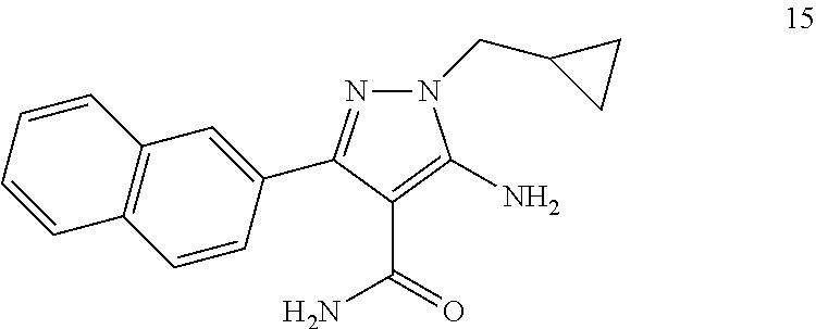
N1(CC2CC2)N=C(C2=CC3=C(C=C2)C=CC=C3)C(C(=O)N)=C1N
